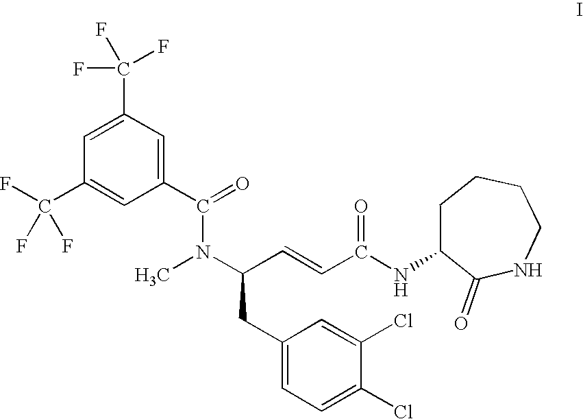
C1=C(C(F)(F)F)C=C(C(=O)N(C(CC2=CC=C(Cl)C(Cl)=C2)C=CC(NC2C(=O)NCCCC2)=O)C)C=C1C(F)(F)F
